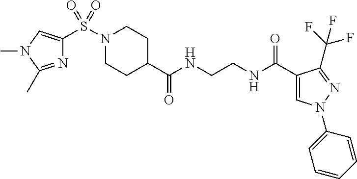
C1CC(C(NCCNC(C2=CN(C3=CC=CC=C3)N=C2C(F)(F)F)=O)=O)CCN1S(=O)(C1=CN(C)C(C)=N1)=O
